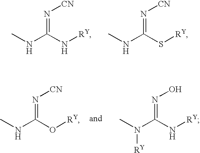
CNC(N[RY])=N[CN].CNC(S[RY])=N[CN].CNC(O[RY])=N[CN].CN(C(N[RY])=NO)[RY]
